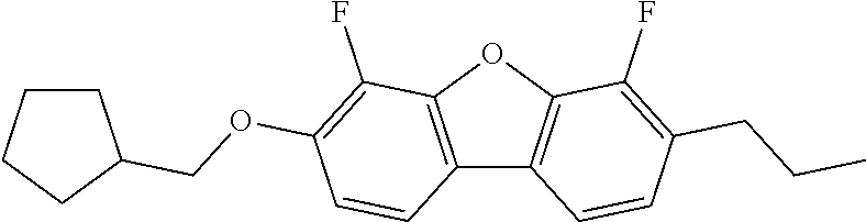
C12=C(OC3=C1C=CC(CCC)=C3F)C(F)=C(OCC1CCCC1)C=C2
